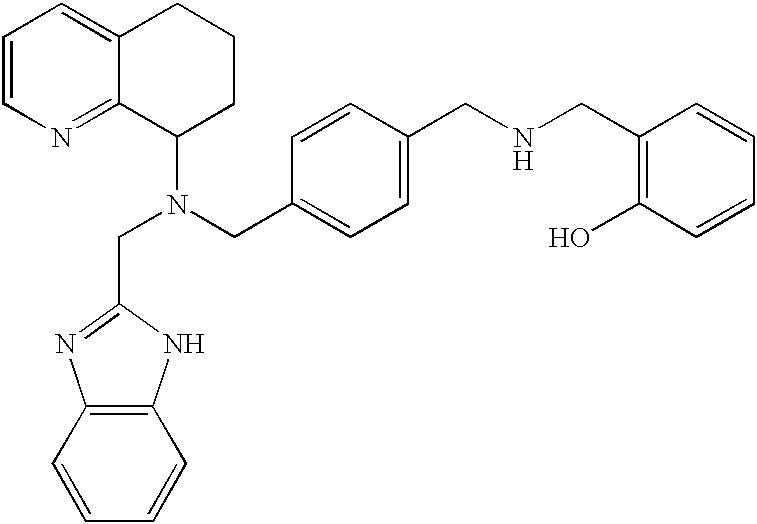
C1=CN=C2C(=C1)CCCC2N(CC1=CC=C(CNCC2=C(O)C=CC=C2)C=C1)CC1=NC2=C(N1)C=CC=C2
